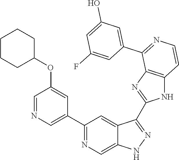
C1(C2=CN=CC(OC3CCCCC3)=C2)=NC=C2C(=C1)C(C1=NC3=C(N1)C=CN=C3C1=CC(O)=CC(F)=C1)=NN2
